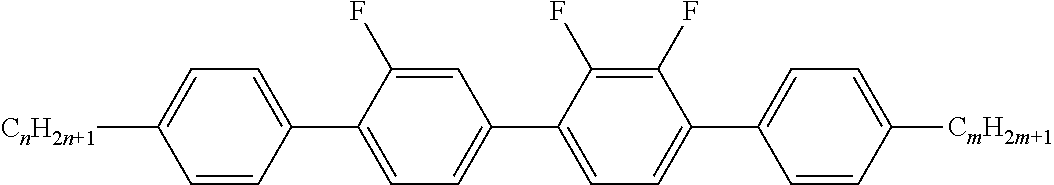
C1(C2=CC=C(C3=CC=C(C4=CC=C([CmH2m+1])C=C4)C(F)=C3F)C=C2F)=CC=C([CnH2n+1])C=C1
